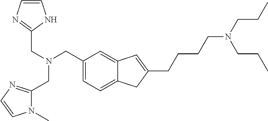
C(N(CC1=CC=C2C(=C1)C=C(CCCCN(CCC)CCC)C2)CC1=NC=CN1)C1=NC=CN1C
